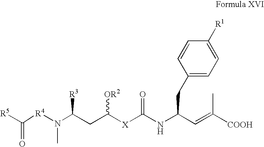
N(C(CC([X]C(NC(C=C([COOH])C)CC1=CC=C([R1])C=C1)=O)[OR2])[R3])(C)[R4]C([R5])=O
